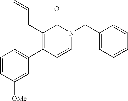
C1=CC([OMe])=CC(C2=C(CC=C)C(=O)N(CC3=CC=CC=C3)C=C2)=C1
